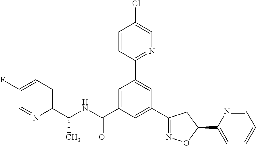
C1(C2=NOC(C3=CC=CC=N3)C2)=CC(C(NC(C2=CC=C(F)C=N2)C)=O)=CC(C2=NC=C(Cl)C=C2)=C1
